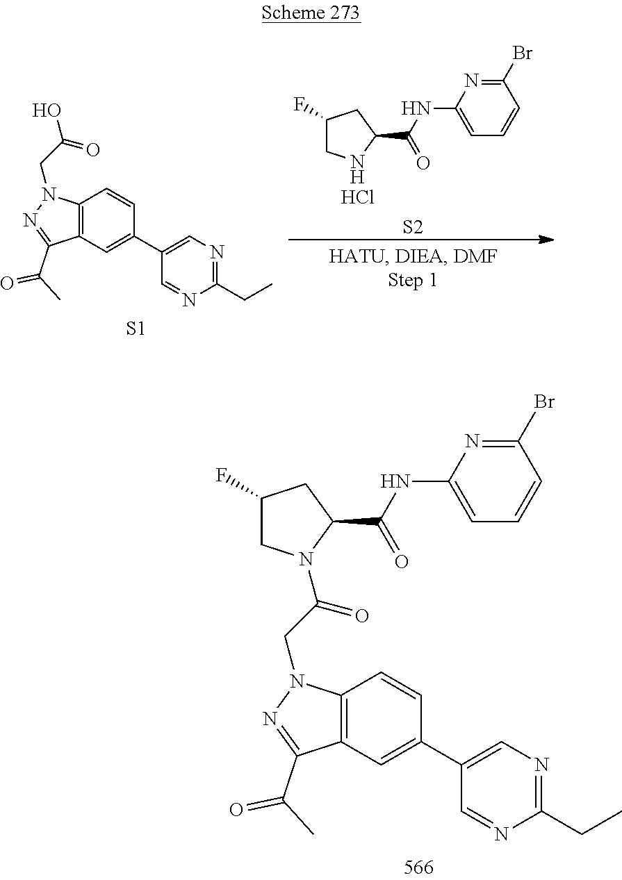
C12=C(C=C(C3=CN=C(CC)N=C3)C=C1)C(C(=O)C)=NN2CC(=O)N1CC(F)CC1C(=O)NC1=CC=CC(Br)=N1.[S1].C12=C(C=C(C3=CN=C(CC)N=C3)C=C1)C(C(=O)C)=NN2CC(O)=O.[S2].Cl.C(NC1=CC=CC(Br)=N1)(=O)C1NCC(F)C1
